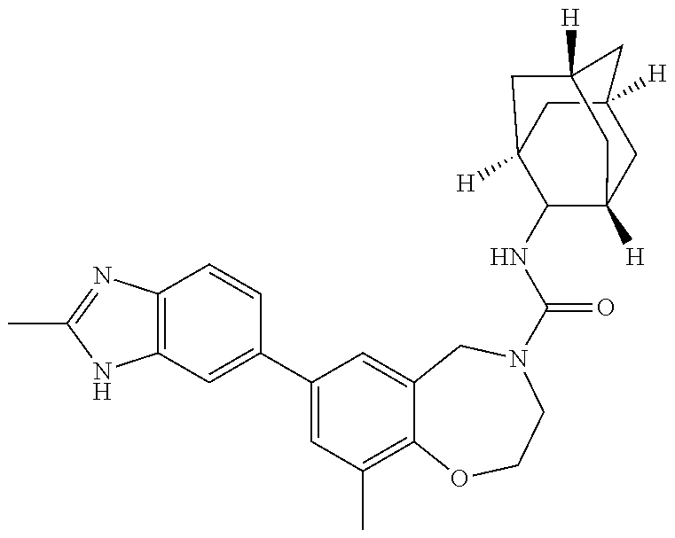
C12=C(N=C(C)N1)C=CC(C1=CC(C)=C3C(=C1)CN(C(=O)NC1C4([H])CC5([H])CC1([H])CC([H])(C5)C4)CCO3)=C2
